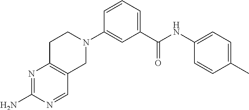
C1CN(C2=CC(C(NC3=CC=C(C)C=C3)=O)=CC=C2)CC2=C1N=C(N)N=C2
